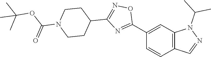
C12=C(C=CC(C3=NC(C4CCN(C(OC(C)(C)C)=O)CC4)=NO3)=C1)C=NN2C(C)C
